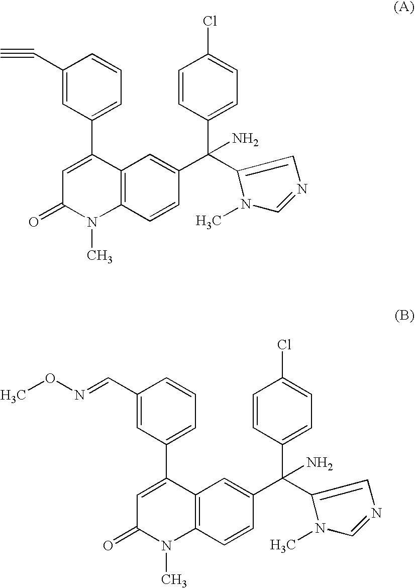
C1(C2=CC(=O)N(C)C3=C2C=C(C(N)(C2=CC=C(Cl)C=C2)C2=CN=CN2C)C=C3)=CC=CC(C#C)=C1.C1(C2=CC(=O)N(C)C3=C2C=C(C(N)(C2=CC=C(Cl)C=C2)C2=CN=CN2C)C=C3)=CC=CC(C=NOC)=C1
